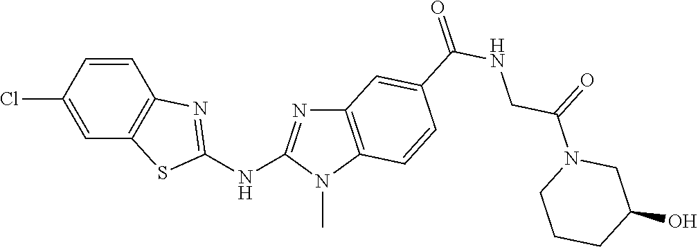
C1(Cl)=CC2=C(C=C1)N=C(NC1=NC3=C(N1C)C=CC(C(NCC(N1CC(O)CCC1)=O)=O)=C3)S2
